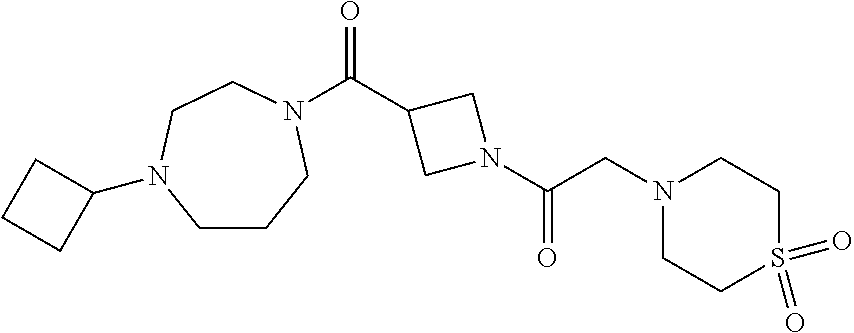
C1CCN(C(C2CN(C(CN3CCS(=O)(=O)CC3)=O)C2)=O)CCN1C1CCC1
